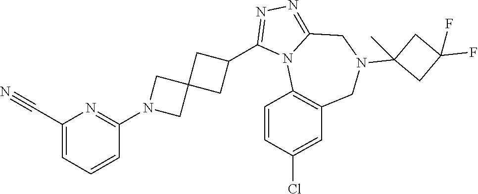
C1(C#N)=CC=CC(N2CC3(C2)CC(C2=NN=C4N2C2=C(CN(C5(C)CC(F)(F)C5)C4)C=C(Cl)C=C2)C3)=N1
